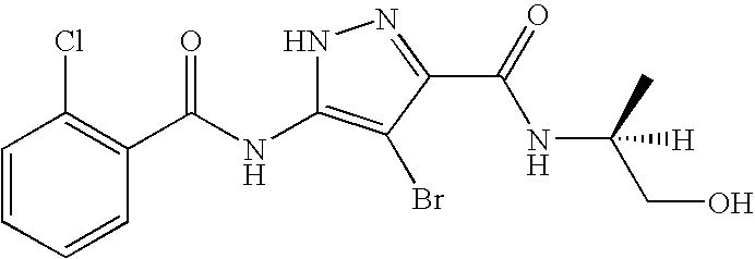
C1=CC=CC(C(NC2=C(Br)C(C(=O)NC(CO)(C)[H])=NN2)=O)=C1Cl
